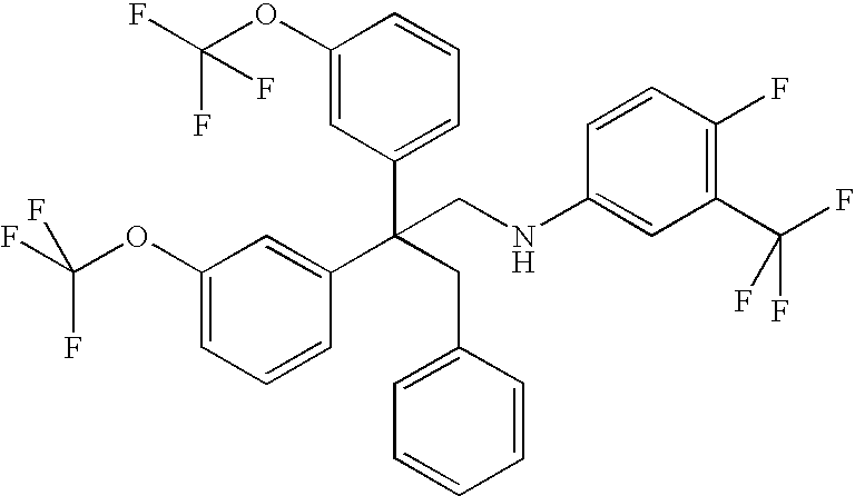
C1(OC(F)(F)F)=CC(C(CC2=CC=CC=C2)(C2=CC(OC(F)(F)F)=CC=C2)CNC2=CC(C(F)(F)F)=C(F)C=C2)=CC=C1
